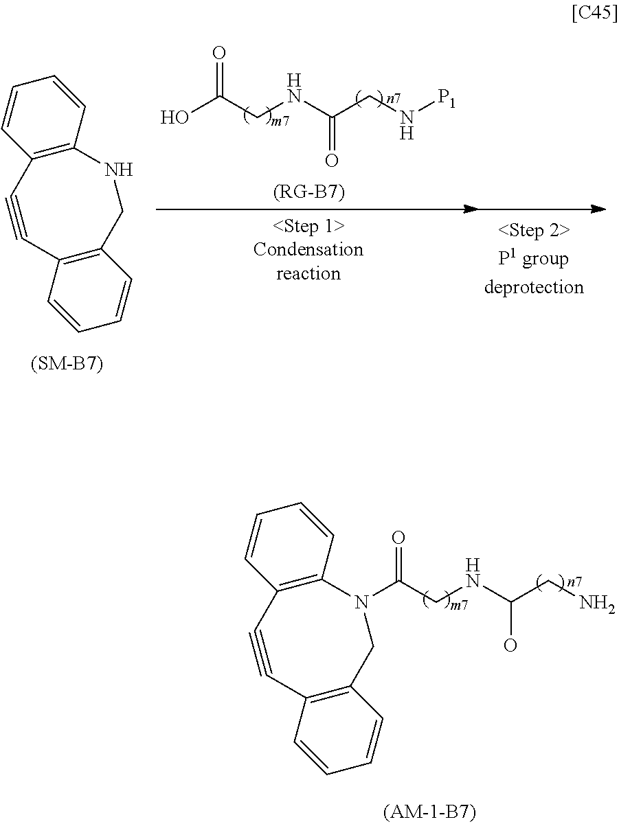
C12=C(C=CC=C1)NCC1=C(C#C2)C=CC=C1.OC(CNC(CN[P1])=O)=O.C12=C(C=CC=C1)N(C(CNC(CN)O)=O)CC1=C(C#C2)C=CC=C1
